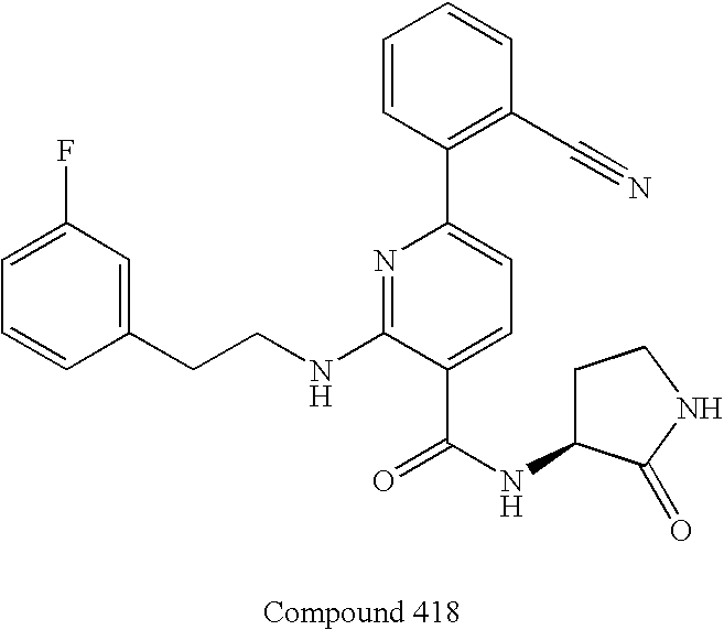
C1=C(F)C=C(CCNC2=NC(C3=C(C#N)C=CC=C3)=CC=C2C(NC2CCNC2=O)=O)C=C1
